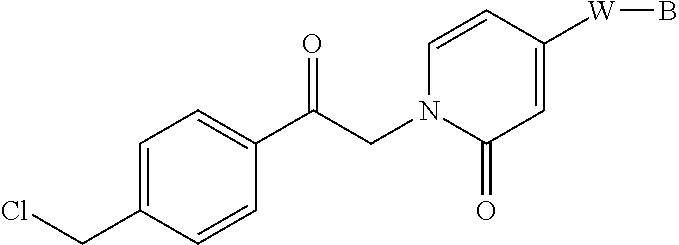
C1=CC([W]B)=CC(=O)N1CC(C1=CC=C(CCl)C=C1)=O
